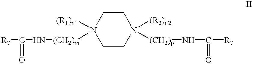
C1CN([(R2)n2])([(CH2)p]NC([R7])=O)CCN1([(R1)n1])[(CH2)m]NC([R7])=O
